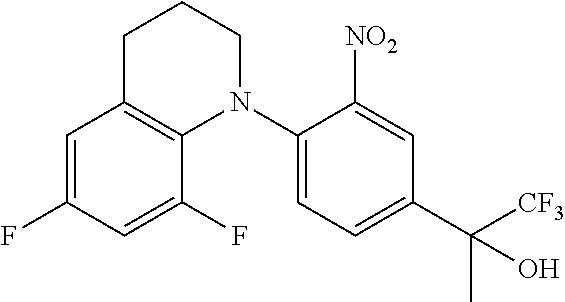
C1=C(F)C=C(F)C2=C1CCCN2C1=CC=C(C([CF3])(C)O)C=C1[NO2]
